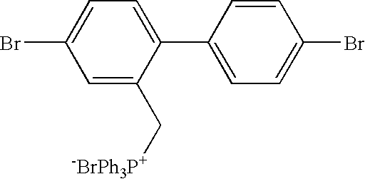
C1=C(C[-BrPh3P+])C(C2=CC=C(Br)C=C2)=CC=C1Br
